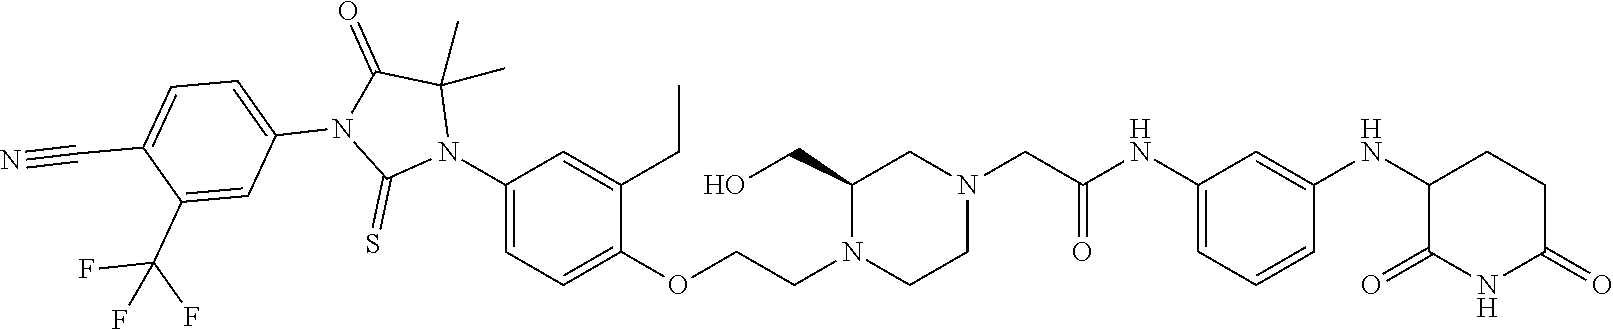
C1=C(NC(CN2CC(CO)N(CCOC3=CC=C(N4C(C)(C)C(=O)N(C5=CC=C(C#N)C(C(F)(F)F)=C5)C4=S)C=C3CC)CC2)=O)C=C(NC2C(=O)NC(=O)CC2)C=C1
